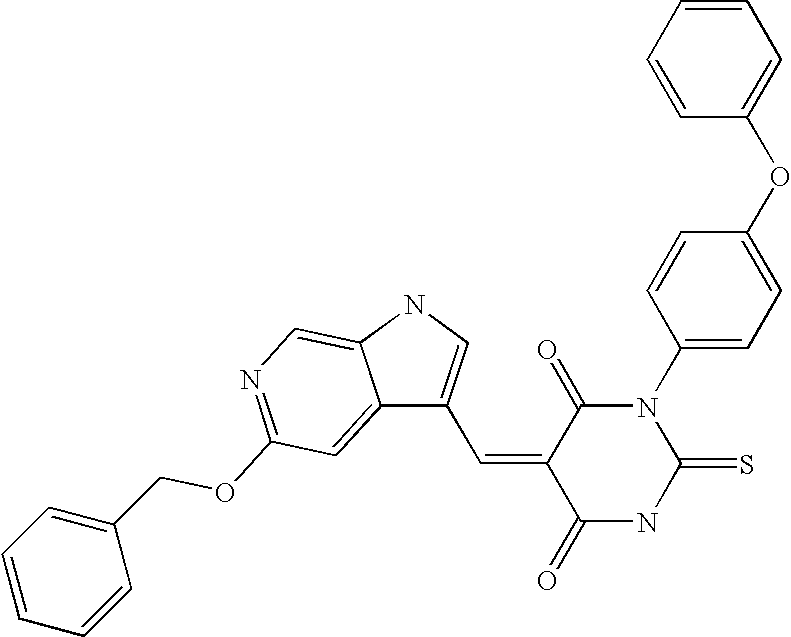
C1=CC=CC(OC2=CC=C(N3C(=O)C(=CC4=CNC5=CN=C(OCC6=CC=CC=C6)C=C45)C(=O)NC3=S)C=C2)=C1
